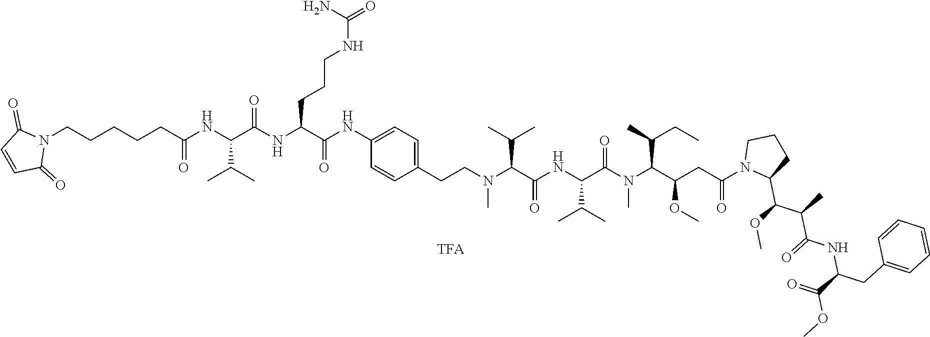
N1(CCCCCC(NC(C(NC(C(NC2=CC=C(CCN(C(C(NC(C(N(C(C(CC(=O)N3C(C(OC)C(C)C(=O)NC(CC4=CC=CC=C4)C(=O)OC)CCC3)OC)C(C)CC)C)=O)C(C)C)=O)C(C)C)C)C=C2)=O)CCCNC(=O)N)=O)C(C)C)=O)C(=O)C=CC1=O
